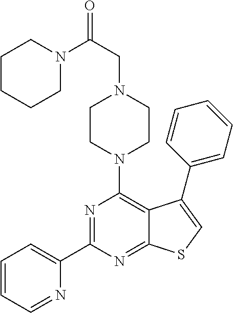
N1=C(C2=CC=CC=N2)N=C2C(=C1N1CCN(CC(=O)N3CCCCC3)CC1)C(C1=CC=CC=C1)=CS2
